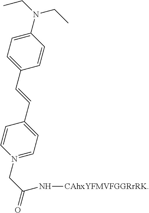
C1(N(CC)CC)=CC=C(C=CC2=CC=N(CC(=O)N[CAhxYFMVFGGRrRK])C=C2)C=C1
